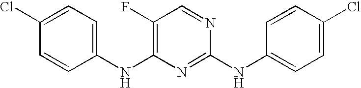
C1=CC(NC2=C(F)C=NC(NC3=CC=C(Cl)C=C3)=N2)=CC=C1Cl
